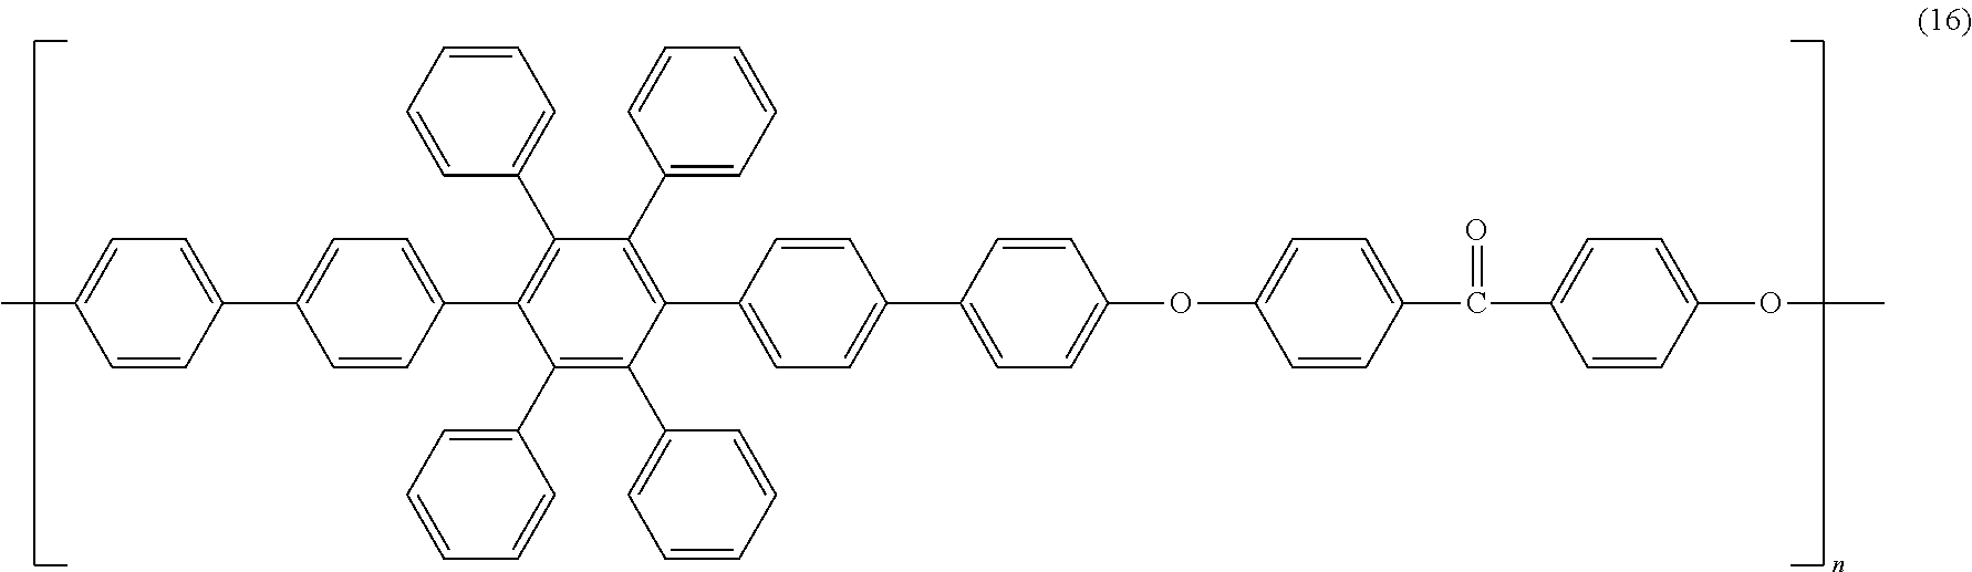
C1(C2=CC=CC=C2)=C(C2=CC=CC=C2)C(C2=CC=C(C3=CC=C(OC4=CC=C(C(=O)C5=CC=C(OC)C=C5)C=C4)C=C3)C=C2)=C(C2=CC=CC=C2)C(C2=CC=CC=C2)=C1C1=CC=C(C2=CC=C(C)C=C2)C=C1
